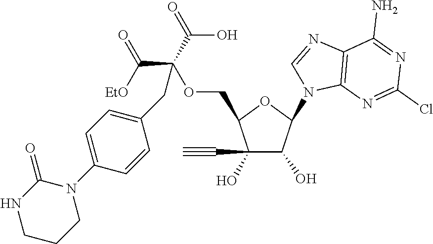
C1(C#C)(O)C(O)C(N2C3=C(N=C2)C(N)=NC(Cl)=N3)OC1COC(C([EtO])=O)(C(O)=O)CC1=CC=C(N2CCCNC2=O)C=C1
